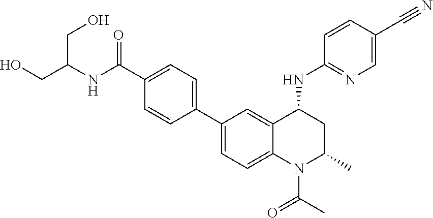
N(C(C1=CC=C(C2=CC=C3C(=C2)C(NC2=NC=C(C#N)C=C2)CC(C)N3C(C)=O)C=C1)=O)C(CO)CO
